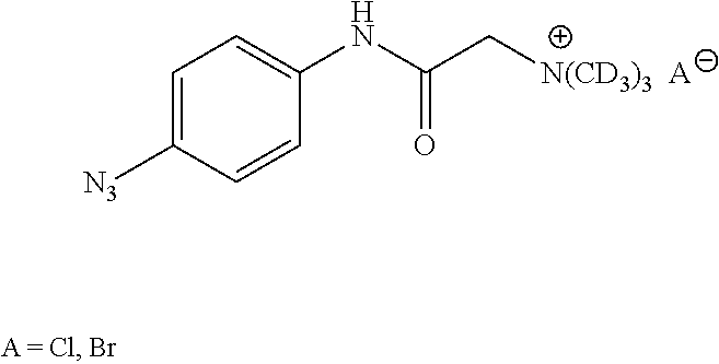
C1=C([N3])C=CC(NC(C[N(CD3)3])=O)=C1.[A]
